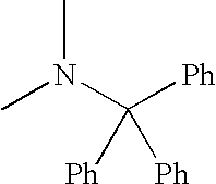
CN(C)C([Ph])([Ph])[Ph]
